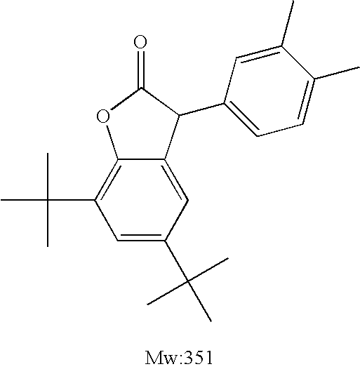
C1=C2C(=C(C(C)(C)C)C=C1C(C)(C)C)OC(=O)C2C1=CC=C(C)C(C)=C1
